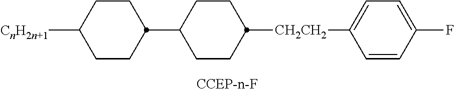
[CnH2n+1]C1CCC(C2CCC([CH2CH2]C3=CC=C(F)C=C3)CC2)CC1
